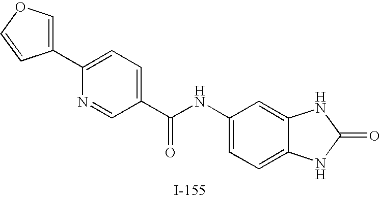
C1(C2=CC=C(C(NC3=CC=C4C(=C3)NC(=O)N4)=O)C=N2)=COC=C1
